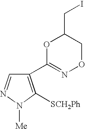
C1(C2=NOCC(CI)O2)=C([SCH2Ph])N([Me])N=C1
